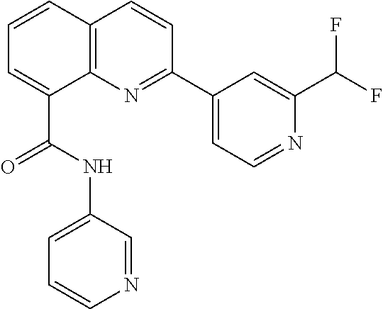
C1=CC2=C(C(C(NC3=CC=CN=C3)=O)=C1)N=C(C1=CC=NC(C(F)F)=C1)C=C2
